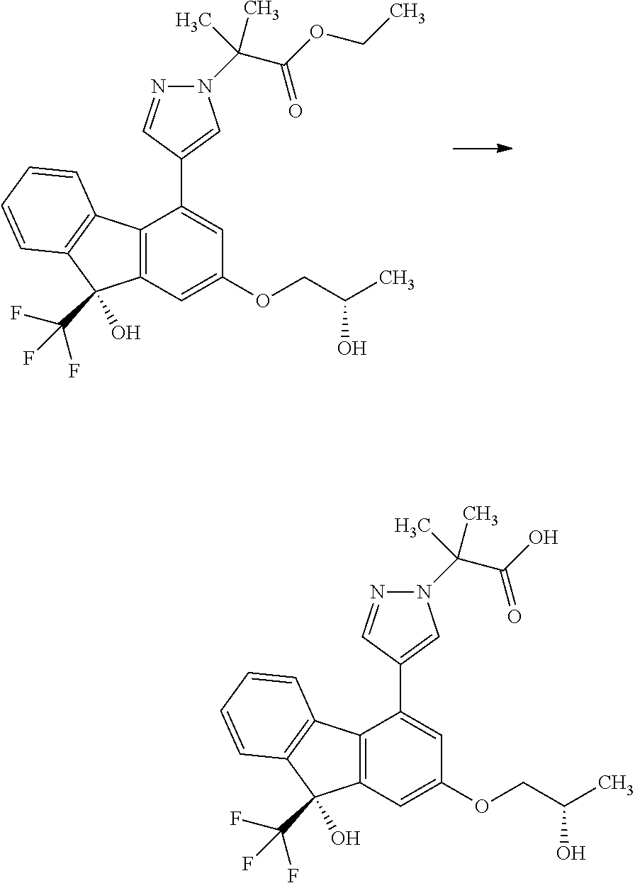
N1(C(C(OCC)=O)(C)C)N=CC(C2=CC(OCC(C)O)=CC3=C2C2=C(C=CC=C2)C3(O)C(F)(F)F)=C1.N1(C(C(O)=O)(C)C)N=CC(C2=CC(OCC(C)O)=CC3=C2C2=C(C=CC=C2)C3(O)C(F)(F)F)=C1
